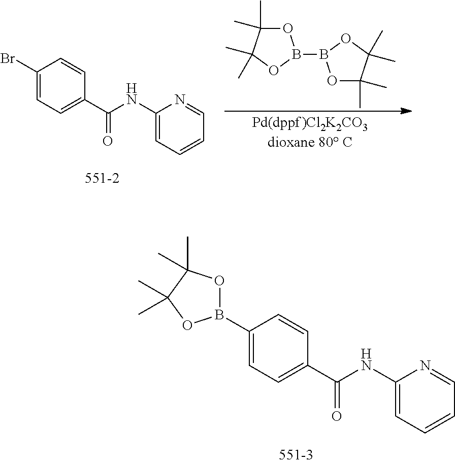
C1(B2OC(C)(C)C(C)(C)O2)=CC=C(C(=O)NC2=CC=CC=N2)C=C1.C1(Br)=CC=C(C(=O)NC2=CC=CC=N2)C=C1.O1C(C)(C)C(C)(C)OB1B1OC(C)(C)C(C)(C)O1
